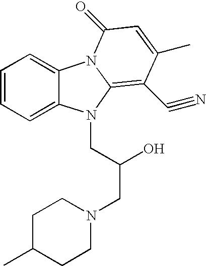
C1=CC=C2C(=C1)N1C(=C(C#N)C(C)=CC1=O)N2CC(O)CN1CCC(C)CC1
